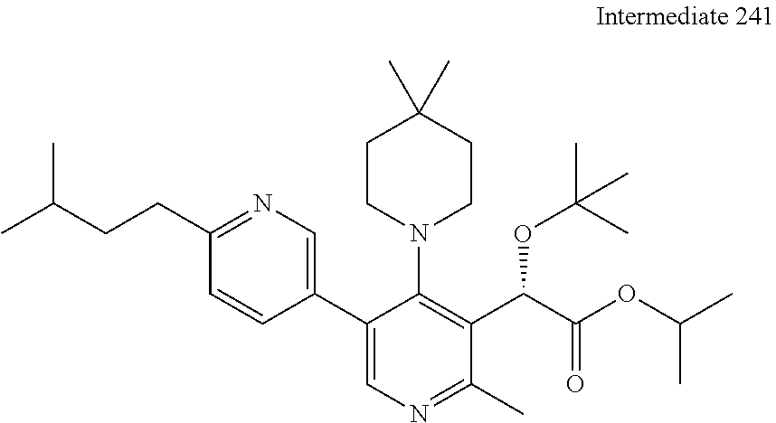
N1=C(CCC(C)C)C=CC(C2=CN=C(C)C(C(C(OC(C)C)=O)OC(C)(C)C)=C2N2CCC(C)(C)CC2)=C1
